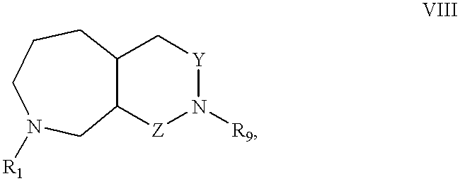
C12C(C[Y]N([R9])[Z]1)CCCN([R1])C2
